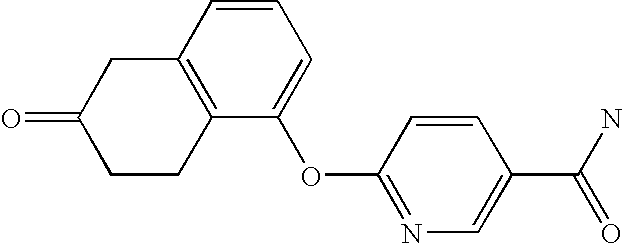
C1=CC2=C(C(OC3=NC=C(C(N)=O)C=C3)=C1)CCC(=O)C2
